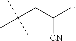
C(CC(C)[CN])(C)(C)C
